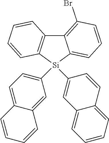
C12=C(Br)C=CC=C1[Si](C1=CC=C3C(=C1)C=CC=C3)(C1=CC3=CC=CC=C3C=C1)C1=C2C=CC=C1
